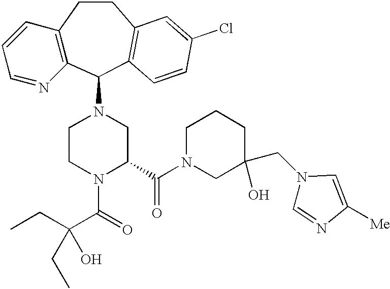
C12=C(C(N3CCN(C(=O)C(CC)(O)CC)C(C(N4CC(CN5C=NC([Me])=C5)(O)CCC4)=O)C3)C3=C(CC1)C=C(Cl)C=C3)N=CC=C2
